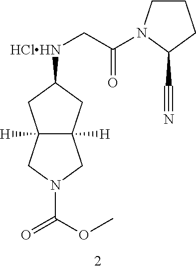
C12([H])C([H])(CC([HClHN]CC(=O)N3CCCC3C#N)C1)CN(C(=O)OC)C2
